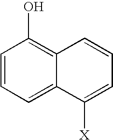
C12=C(O)C=CC=C1C([X])=CC=C2
